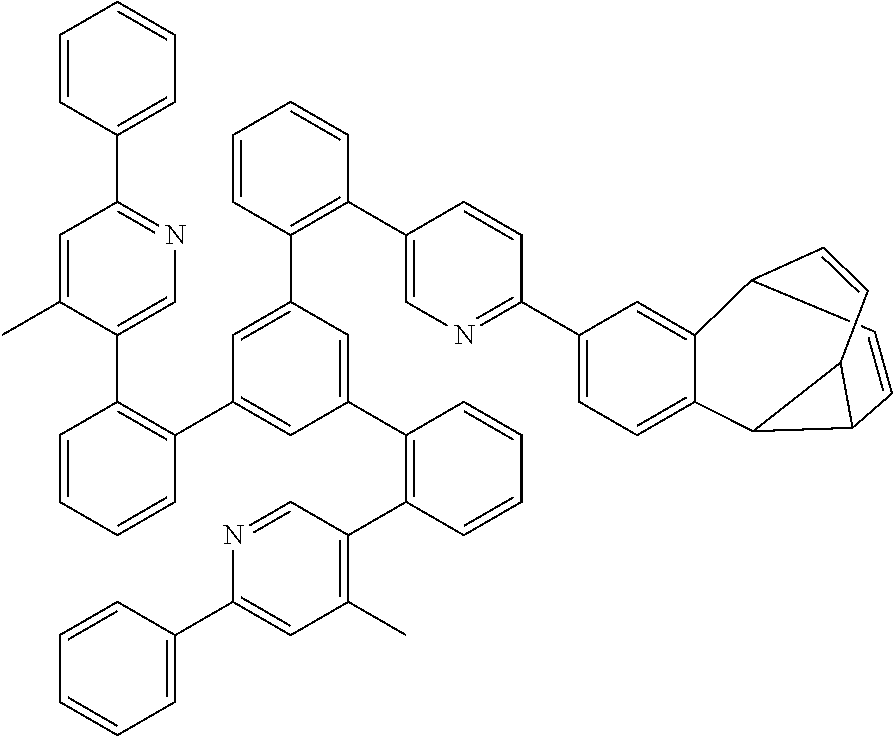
C12C=CC3C(C3C3=CC=C(C4=NC=C(C5=C(C6=CC(C7=C(C8=CN=C(C9=CC=CC=C9)C=C8C)C=CC=C7)=CC(C7=C(C8=C(C)C=C(C9=CC=CC=C9)N=C8)C=CC=C7)=C6)C=CC=C5)C=C4)C=C13)C=C2
